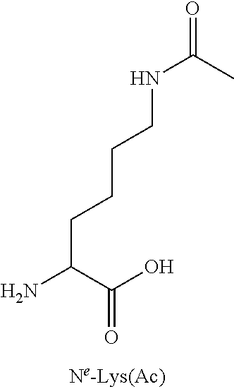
N(C(C)=O)CCCCC(N)C(O)=O
